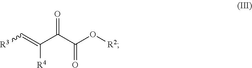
[R4]C(=C[R3])C(C(O[R2])=O)=O
